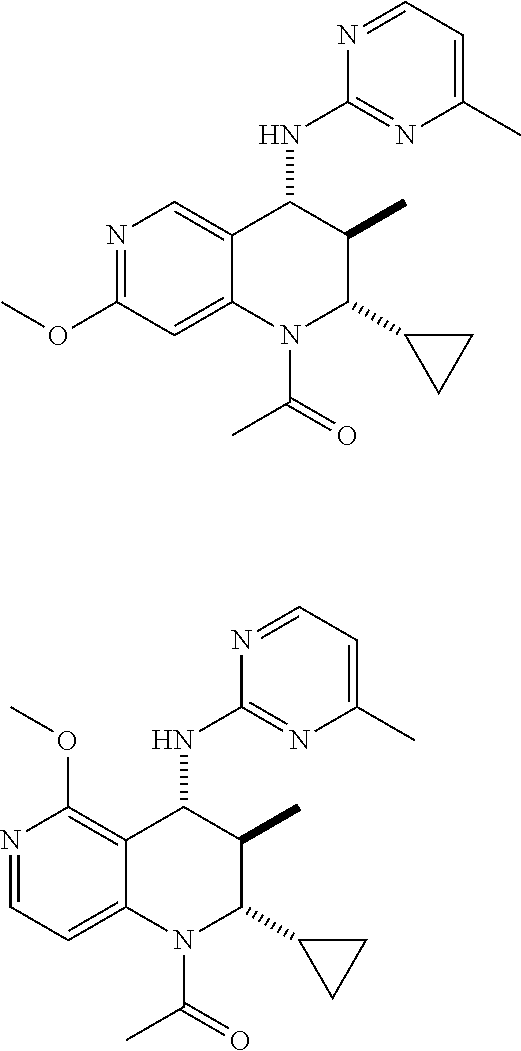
N1=C(OC)C=C2C(=C1)C(NC1=NC(C)=CC=N1)C(C)C(C1CC1)N2C(C)=O.N1=CC=C2C(=C1OC)C(NC1=NC(C)=CC=N1)C(C)C(C1CC1)N2C(C)=O
